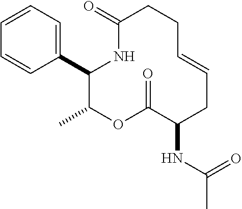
C1(C2=CC=CC=C2)C(C)OC(=O)C(NC(C)=O)CC=CCCC(=O)N1
